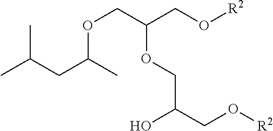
O(CC(CO[R2])OCC(CO[R2])O)C(C)CC(C)C
